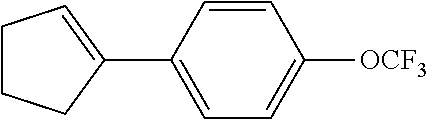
C1=CC(C2=CCCC2)=CC=C1[OCF3]
